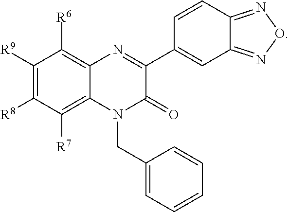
C1=CC2=NON=C2C=C1C1=NC2=C([R6])C([R9])=C([R8])C([R7])=C2N(CC2=CC=CC=C2)C1=O
